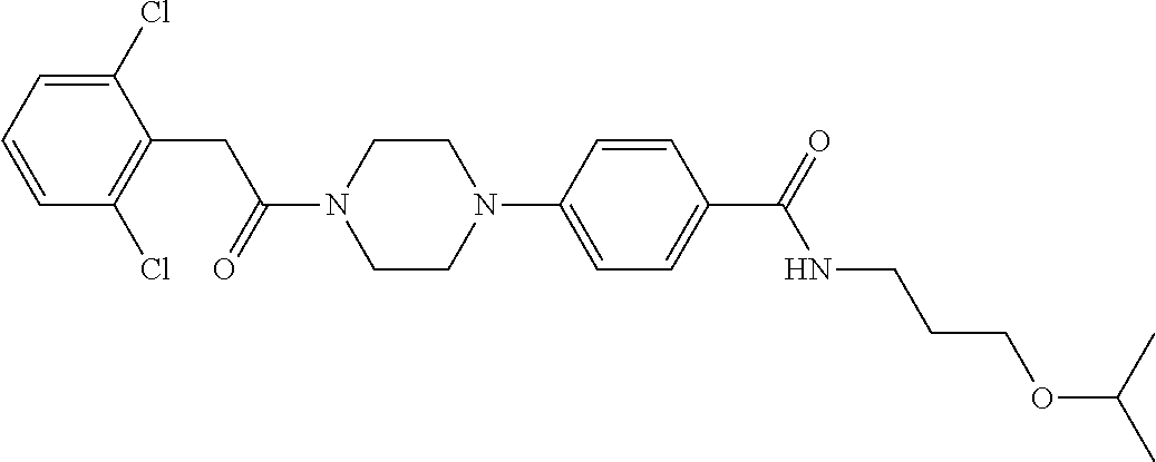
C1(Cl)=CC=CC(Cl)=C1CC(N1CCN(C2=CC=C(C(=O)NCCCOC(C)C)C=C2)CC1)=O
